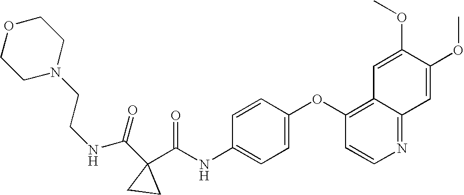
N1=C2C(=C(OC3=CC=C(NC(C4(C(NCCN5CCOCC5)=O)CC4)=O)C=C3)C=C1)C=C(OC)C(OC)=C2
